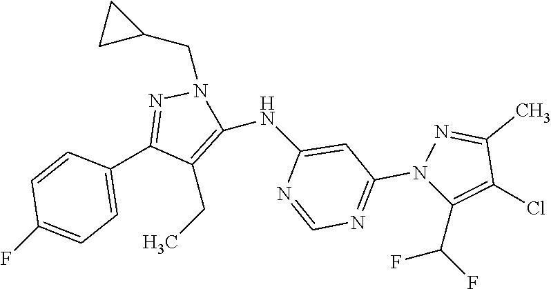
C1=CC(C2=NN(CC3CC3)C(NC3=CC(N4C(C(F)F)=C(Cl)C(C)=N4)=NC=N3)=C2CC)=CC=C1F
